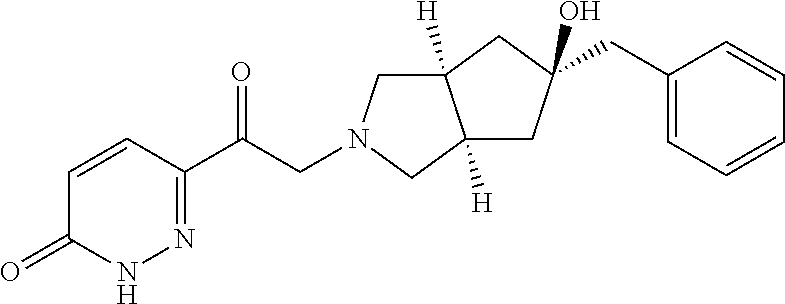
C1(C(=O)CN2CC3([H])C([H])(C2)CC(CC2=CC=CC=C2)(O)C3)=NNC(=O)C=C1
